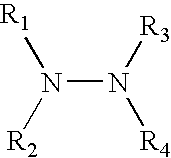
N(N([R3])[R4])([R2])[R1]
